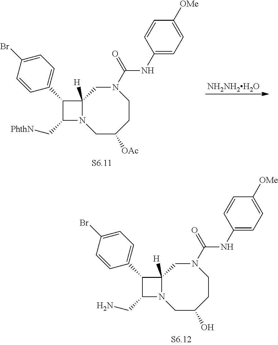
C1(C2=CC=C(Br)C=C2)C(C[PhthN])N2C1([H])CN(C(=O)NC1=CC=C([OMe])C=C1)CCC([OAc])C2.[NH2NH2H2O].C1(C2=CC=C(Br)C=C2)C(CN)N2C1([H])CN(C(=O)NC1=CC=C([OMe])C=C1)CCC(O)C2
